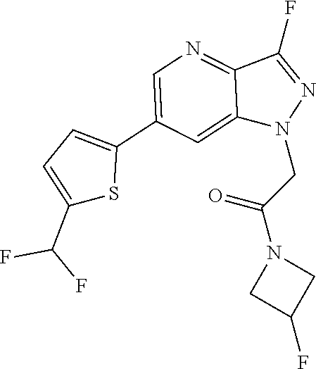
C1(C(F)F)=CC=C(C2=CN=C3C(=C2)N(CC(N2CC(F)C2)=O)N=C3F)S1
